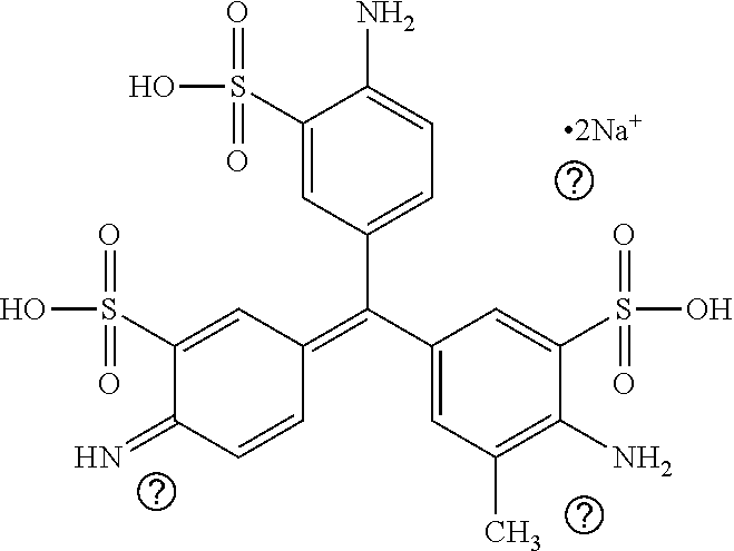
C1(S(O)(=O)=O)=CC(C(C2=CC(C)=C(N)C(S(O)(=O)=O)=C2)=C2C=C(S(O)(=O)=O)C(=N)C=C2)=CC=C1N
